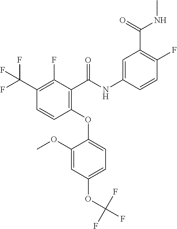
C1(OC2=CC=C(OC(F)(F)F)C=C2OC)=C(C(NC2=CC(C(=O)NC)=C(F)C=C2)=O)C(F)=C(C(F)(F)F)C=C1
